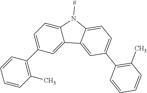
C12=CC=C(C3=C(C)C=CC=C3)C=C1C1=CC(C3=C(C)C=CC=C3)=CC=C1N2[#]
